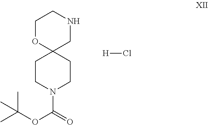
C1OC2(CNC1)CCN(C(=O)OC(C)(C)C)CC2.[H]Cl
